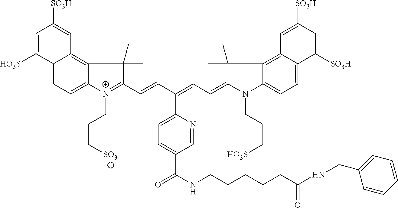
C12=CC=C3C(=C1C=C([SO3H])C=C2[HO3S])C(C)(C)C(C=CC(=CC=C1N(CCC[HO3S])C2=CC=C4C(=C2C1(C)C)C=C([SO3H])C=C4[SO3H])C1=CC=C(C(NCCCCCC(NCC2=CC=CC=C2)=O)=O)C=N1)=[N+]3CCC[SO3]
